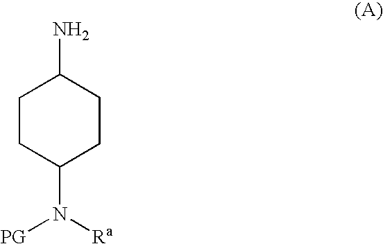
C1CC(N([Ra])[PG])CCC1N
